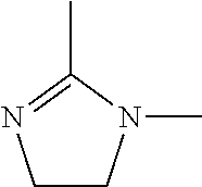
C1CN(C)C(C)=N1
